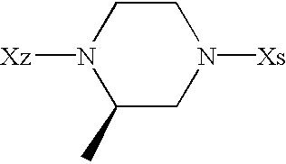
C1(C)CN([Xs])CCN1[Xz]
